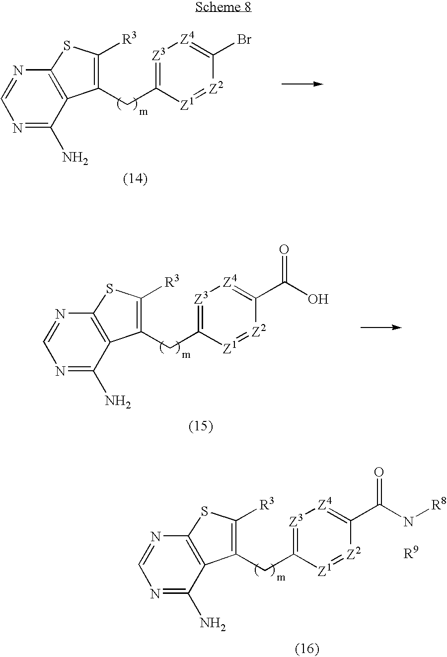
C1(CC2=[Z3][Z4]=C(Br)[Z2]=[Z1]2)=C([R3])SC2=C1C(N)=NC=N2.C1(CC2=[Z3][Z4]=C(C(O)=O)[Z2]=[Z1]2)=C([R3])SC2=C1C(N)=NC=N2.C1(CC2=[Z3][Z4]=C(C(N[R8])=O)[Z2]=[Z1]2)=C([R3])SC2=C1C(N)=NC=N2
